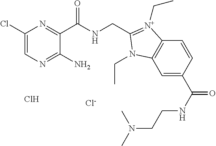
C1(Cl)=CN=C(N)C(C(NCC2=[N+](CC)C3=C(C=C(C(NCCN(C)C)=O)C=C3)N2CC)=O)=N1.Cl.[Cl-]
